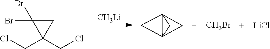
[CH3Li].ClCC1(CCl)CC1(Br)Br.C1C23CC12C3.[CH3Br].[LiCl]
